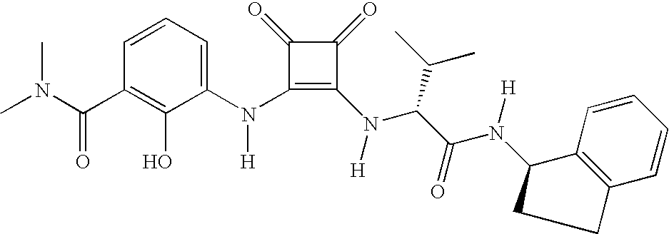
CN(C(C1=C(O)C(N(C2=C(N(C(C(N(C3C4=C(C=CC=C4)CC3)[H])=O)C(C)C)[H])C(=O)C2=O)[H])=CC=C1)=O)C
